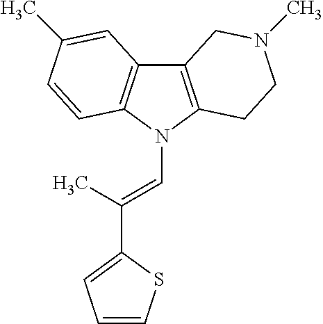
C12=C(N(C=C(C)C3=CC=CS3)C3=C1C=C(C)C=C3)CCN(C)C2
